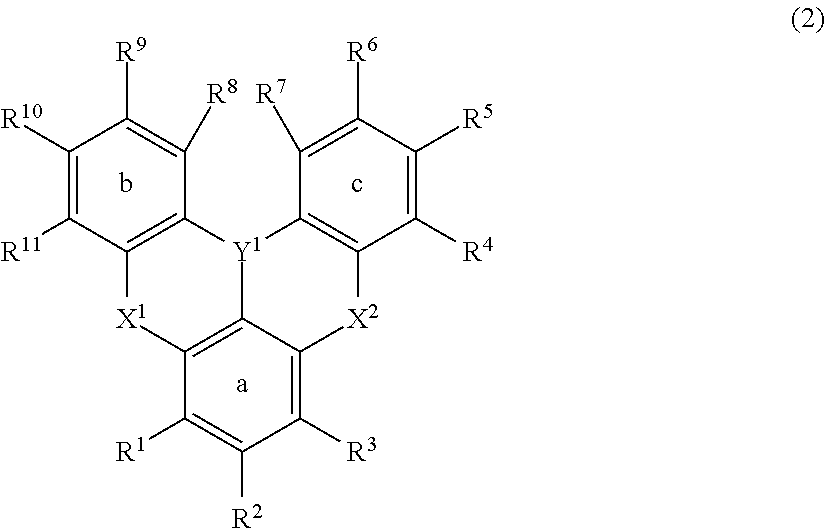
C12=C3C(=C([R3])C([R2])=C1[R1])[X2]C1=C([Y1]3C3=C([X1]2)C([R11])=C([R10])C([R9])=C3[R8])C([R7])=C([R6])C([R5])=C1[R4]
